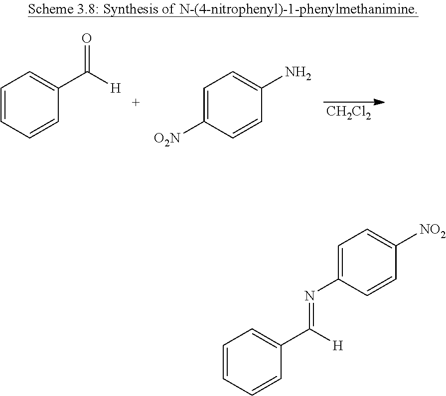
C1=CC=CC(C([H])=O)=C1.C1=C([O2N])C=CC(N)=C1.[CH2Cl2].C1=C(N=C(C2=CC=CC=C2)[H])C=CC([NO2])=C1
